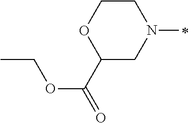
C1(C(=O)OCC)CN(C)CCO1
